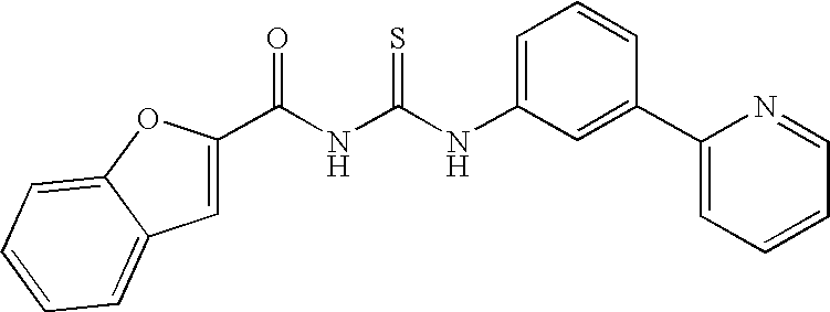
C(NC(NC1=CC=CC(C2=CC=CC=N2)=C1)=S)(=O)C1=CC2=CC=CC=C2O1
